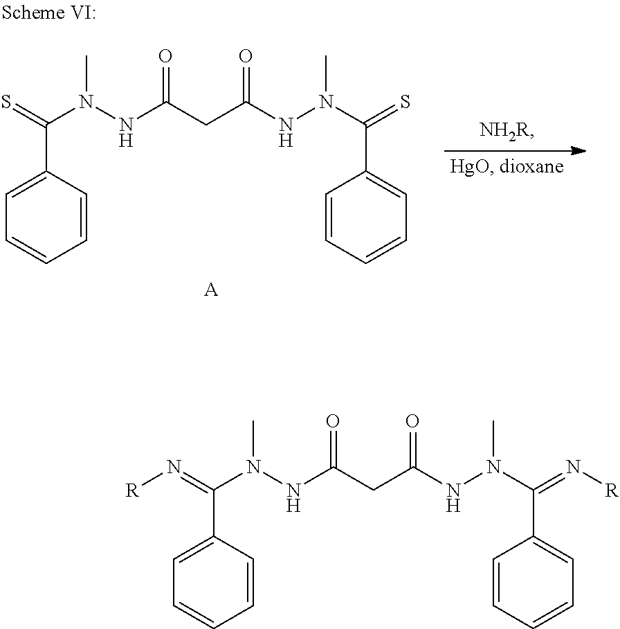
C1(C(=N[R])N(NC(CC(NN(C(=N[R])C2=CC=CC=C2)C)=O)=O)C)=CC=CC=C1.C1(C(=S)N(NC(CC(NN(C(=S)C2=CC=CC=C2)C)=O)=O)C)=CC=CC=C1.[A]
